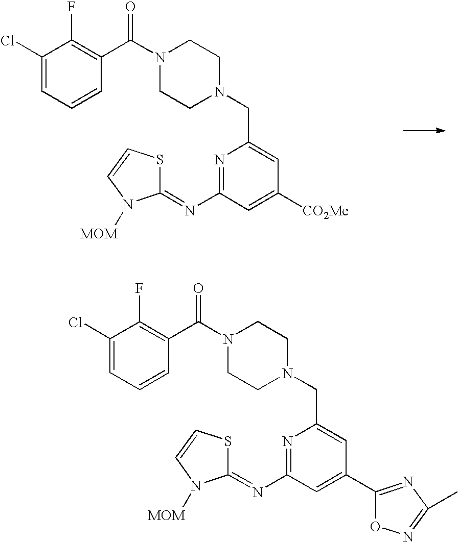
N1=C(N=C2SC=CN2[MOM])C=C([CO2Me])C=C1CN1CCN(C(C2=C(F)C(Cl)=CC=C2)=O)CC1.N1=C(N=C2SC=CN2[MOM])C=C(C2=NC(C)=NO2)C=C1CN1CCN(C(C2=C(F)C(Cl)=CC=C2)=O)CC1
